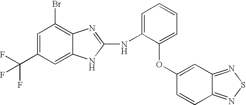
C1=C(C(F)(F)F)C=C2C(=C1Br)N=C(NC1=CC=CC=C1OC1=CC3=NSN=C3C=C1)N2
